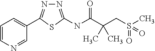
N1=C(NC(C(CS(C)(=O)=O)(C)C)=O)SC(C2=CC=CN=C2)=N1
